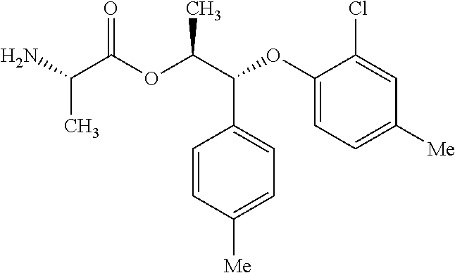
NC(C(OC(C(C1=CC=C([Me])C=C1)OC1=CC=C([Me])C=C1Cl)C)=O)C
